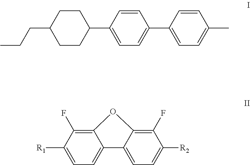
C1CC(CCC)CCC1C1=CC=C(C2=CC=C(C)C=C2)C=C1.C12=C(F)C([R1])=CC=C1C1=CC=C([R2])C(F)=C1O2
